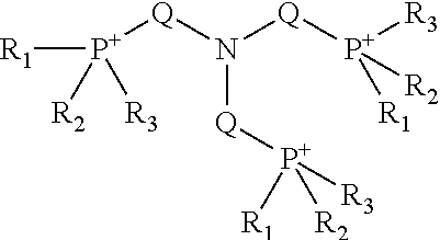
[R1][P+]([R2])([R3])[Q]N([Q][P+]([R3])([R2])[R1])[Q][P+]([R1])([R2])[R3]
